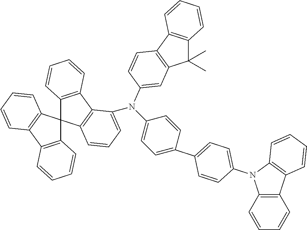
C12=C(C3=C(C14C1=C(C5=C4C=CC=C5)C=CC=C1)C=CC=C3N(C1=CC=C(C3=CC=C(N4C5=C(C6=C4C=CC=C6)C=CC=C5)C=C3)C=C1)C1=CC3=C(C4=C(C3(C)C)C=CC=C4)C=C1)C=CC=C2
